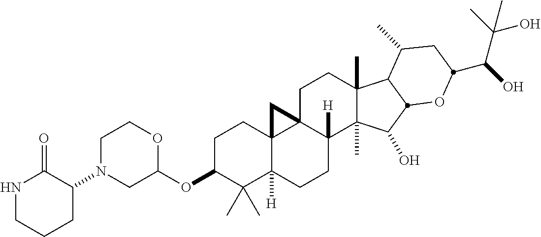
C1C(OC2OCCN(C3C(=O)NCCC3)C2)C(C)(C)C2([H])C3(C1)C1(C([H])(CC2)C2(C)C(C)(CC1)C1C(C)CC(C(C(C)(O)C)O)OC1C2O)C3
